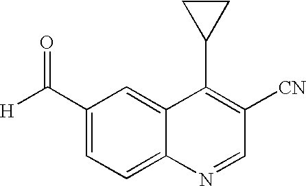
C1(C([H])=O)=CC=C2C(=C1)C(C1CC1)=C([CN])C=N2
